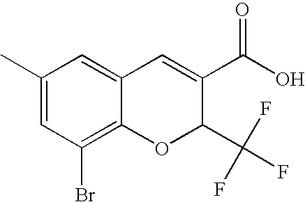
C1=C(C)C=C2C(=C1Br)OC(C(F)(F)F)C(C(=O)O)=C2
